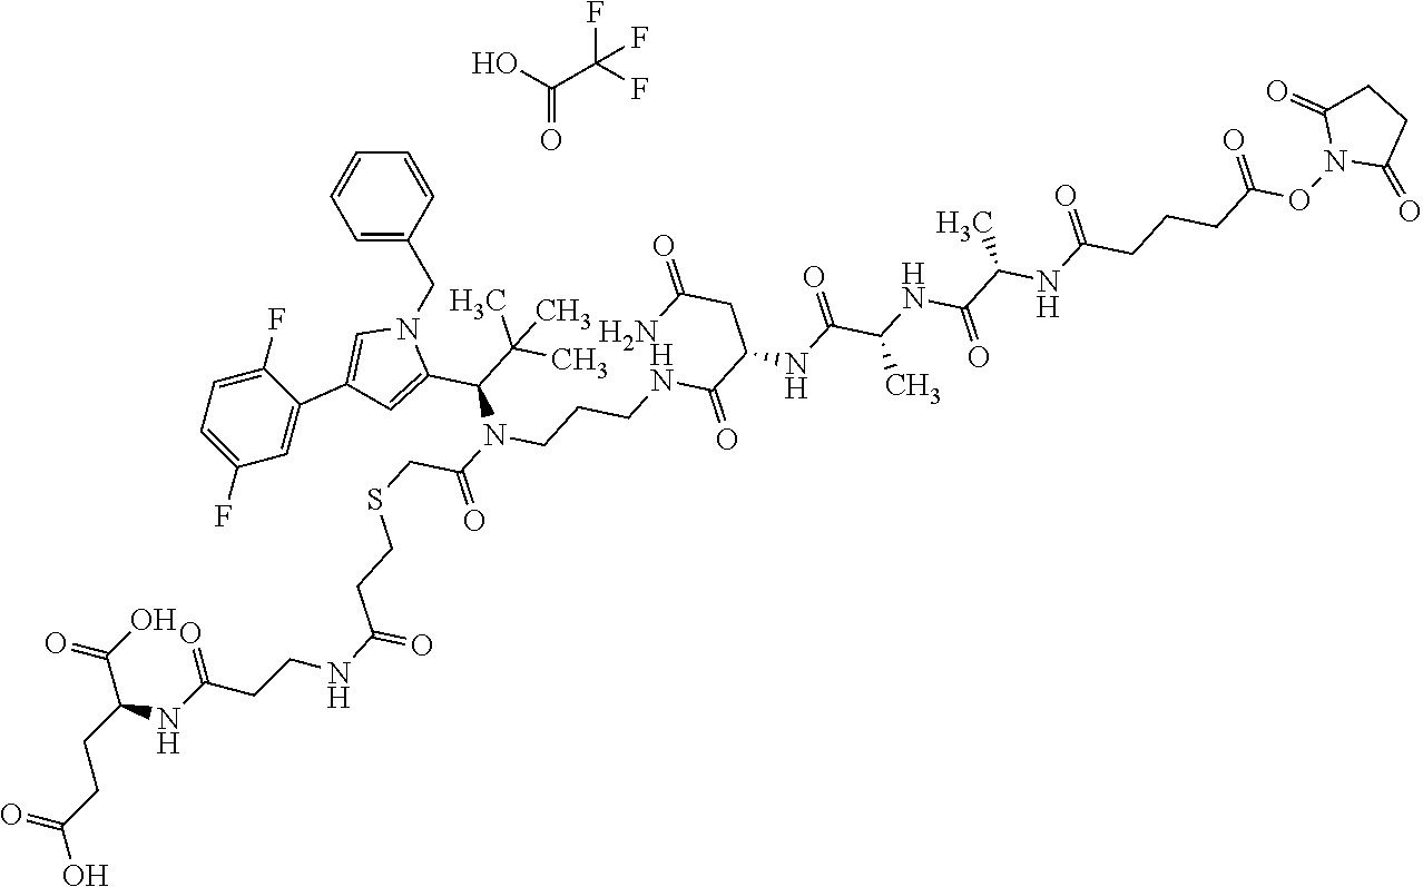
C1=CC(CN2C=C(C3=CC(F)=CC=C3F)C=C2C(C(C)(C)C)N(C(CSCCC(NCCC(NC(C(O)=O)CCC(O)=O)=O)=O)=O)CCCNC(C(CC(N)=O)NC(C(NC(=O)C(NC(CCCC(ON2C(=O)CCC2=O)=O)=O)C)C)=O)=O)=CC=C1.OC(C(F)(F)F)=O
